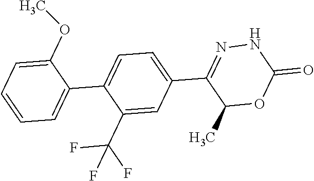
C1=CC=C(C2=CC=C(C3=NNC(=O)OC3C)C=C2C(F)(F)F)C(OC)=C1
